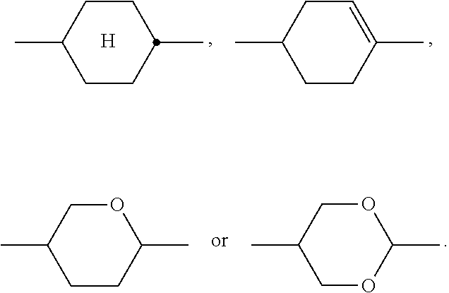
C1CC(C)CCC1C.[H].C1=C(C)CCC(C)C1.O1CC(C)COC1C.O1CC(C)CCC1C
